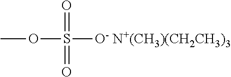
O(S([O- N+(CH3)(CH2CH3)3])(=O)=O)C
